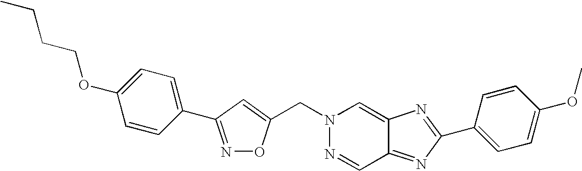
C1(C2=CC=C(OC)C=C2)=NC2=CN(CC3=CC(C4=CC=C(OCCCC)C=C4)=NO3)N=CC2=N1
